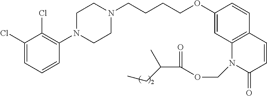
C1(Cl)=CC=CC(N2CCN(CCCCOC3=CC4=C(C=C3)C=CC(=O)N4COC(=O)C(CC)C)CC2)=C1Cl
